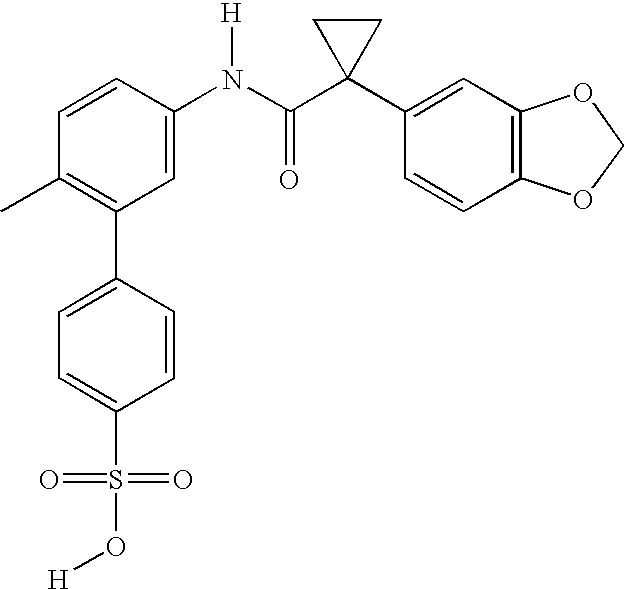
C1(N(C(C2(C3=CC4=C(C=C3)OCO4)CC2)=O)[H])=CC(C2=CC=C(S(=O)(=O)O[H])C=C2)=C(C)C=C1
